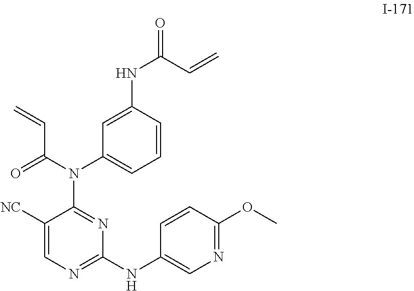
C1=C(NC(C=C)=O)C=CC=C1N(C(=O)C=C)C1=NC(NC2=CN=C(OC)C=C2)=NC=C1[NC]
